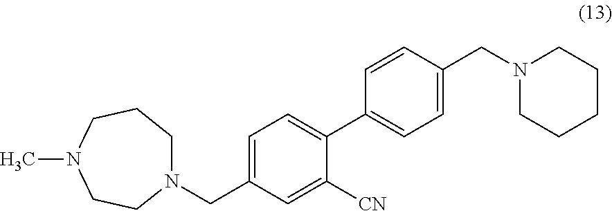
N1(CC2=CC=C(C3=CC=C(CN4CCCCC4)C=C3)C([CN])=C2)CCCN(C)CC1
